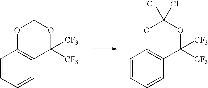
C1=CC=CC2=C1OCOC2([CF3])[CF3].C1=CC=CC2=C1OC(Cl)(Cl)OC2([CF3])[CF3]
